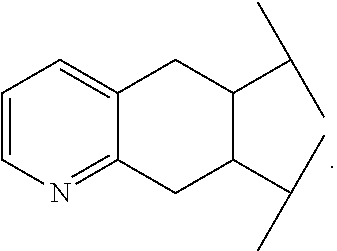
C1C2=NC=CC=C2CC(C(C)C)C1C(C)C
